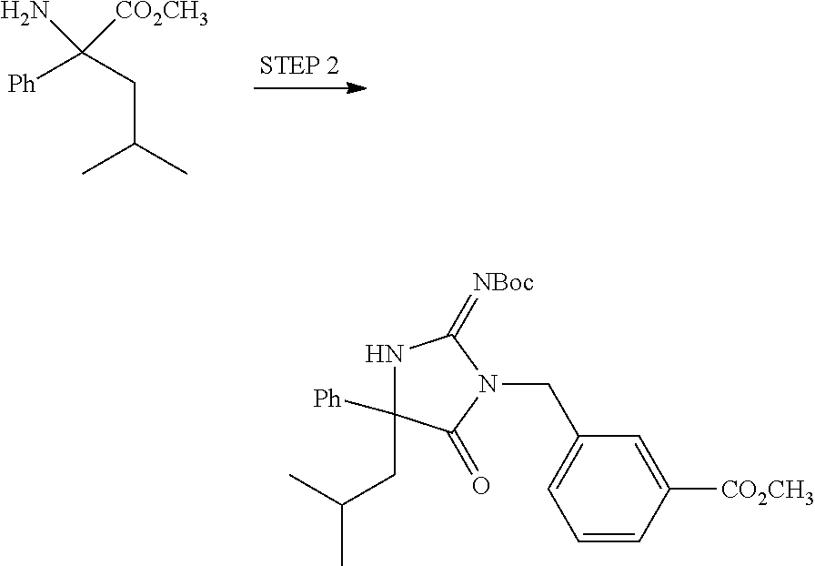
[Ph]C(CC(C)C)(N)[CO2CH3].C1=CC([CO2CH3])=CC(CN2C(=O)C([Ph])(CC(C)C)NC2=[NBoc])=C1
